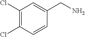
C1(Cl)=C(Cl)C=CC(CN)=C1
